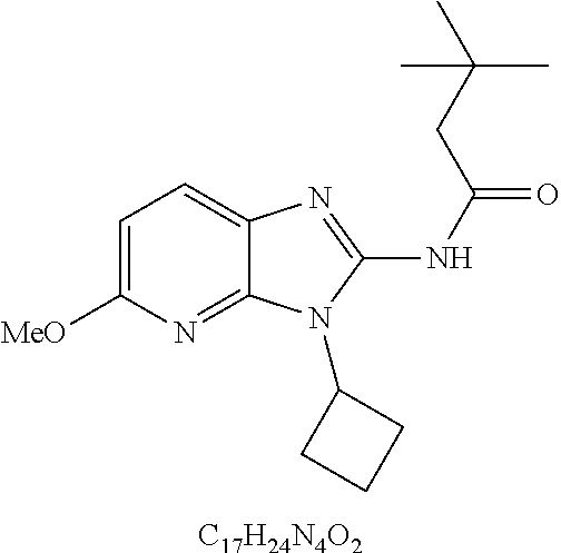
C1=C([MeO])N=C2C(=C1)N=C(NC(=O)CC(C)(C)C)N2C1CCC1.[C17H24N4O2]
